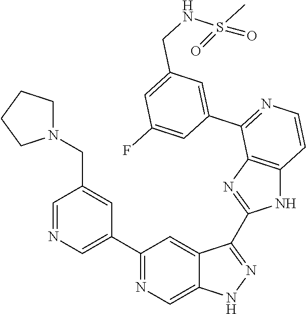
C1=NC=C(C2=NC=C3C(=C2)C(C2=NC4=C(N2)C=CN=C4C2=CC(CNS(C)(=O)=O)=CC(F)=C2)=NN3)C=C1CN1CCCC1
